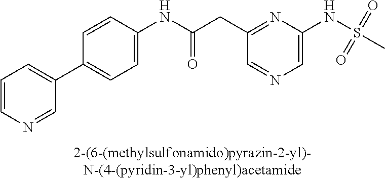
C1=C(NS(=O)(=O)C)N=C(CC(NC2=CC=C(C3=CC=CN=C3)C=C2)=O)C=N1
